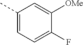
C1(C)=CC=C(F)C([OMe])=C1
